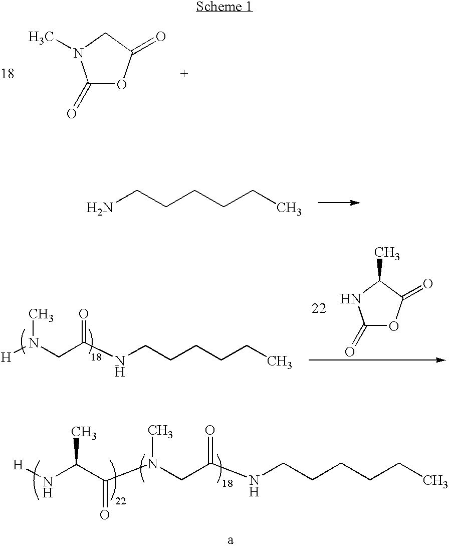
NCCCCCC.[H]NC(C(=O)N(CC(=O)NCCCCCC)C)C.C1(=O)OC(=O)CN1C.[H]N(CC(=O)NCCCCCC)C.C1(=O)OC(=O)C(C)N1
